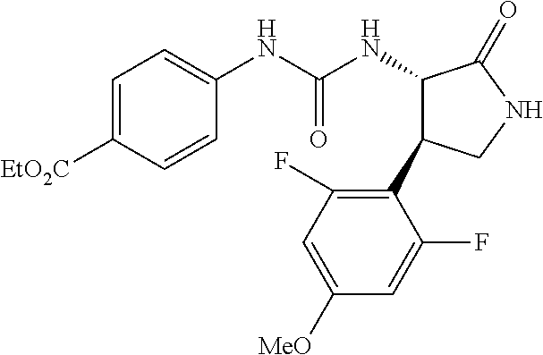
C1=C([EtO2C])C=CC(NC(NC2C(C3=C(F)C=C([MeO])C=C3F)CNC2=O)=O)=C1
